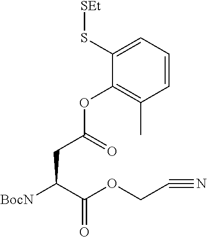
[BocN]C(C(OCC#N)=O)CC(OC1=C(C)C=CC=C1S[SEt])=O
